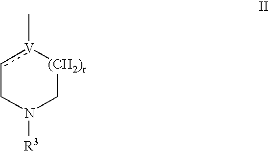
c1[V](C)[(CH2)r]CN([R3])C1
